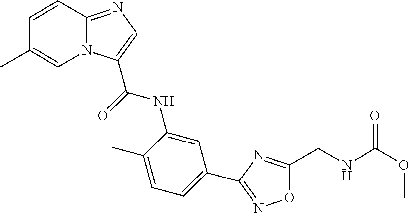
N12C(=NC=C1C(=O)NC1=CC(C3=NOC(CNC(OC)=O)=N3)=CC=C1C)C=CC(C)=C2
